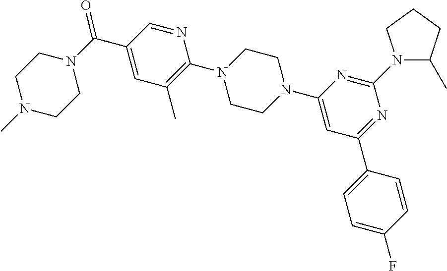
O=C(C1=CC(C)=C(N2CCN(C3=CC(C4=CC=C(F)C=C4)=NC(N4C(C)CCC4)=N3)CC2)N=C1)N1CCN(C)CC1
